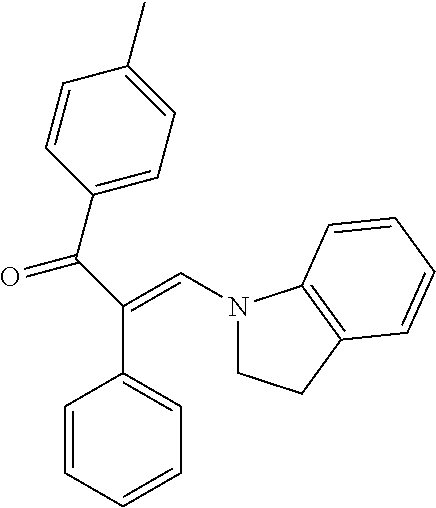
C1=CC=CC=C1C(C(C1=CC=C(C)C=C1)=O)=CN1CCC2=C1C=CC=C2
